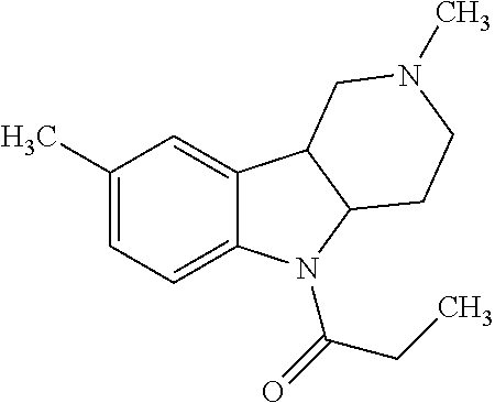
C1(C)=CC=C2C(=C1)C1C(N2C(=O)CC)CCN(C)C1
